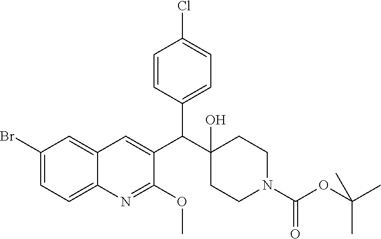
C1(Br)=CC=C2C(=C1)C=C(C(C1(O)CCN(C(OC(C)(C)C)=O)CC1)C1=CC=C(Cl)C=C1)C(OC)=N2
